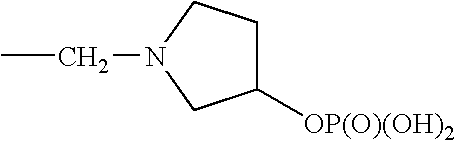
CCN1CC([OP(O)(OH)2])CC1
